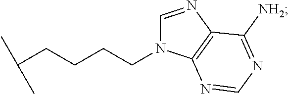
C1=NC2=C(N1CCCCC(C)C)N=CN=C2[NH2]
